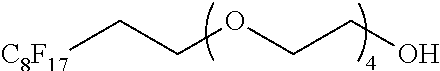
[C8F17]CCOCCO
